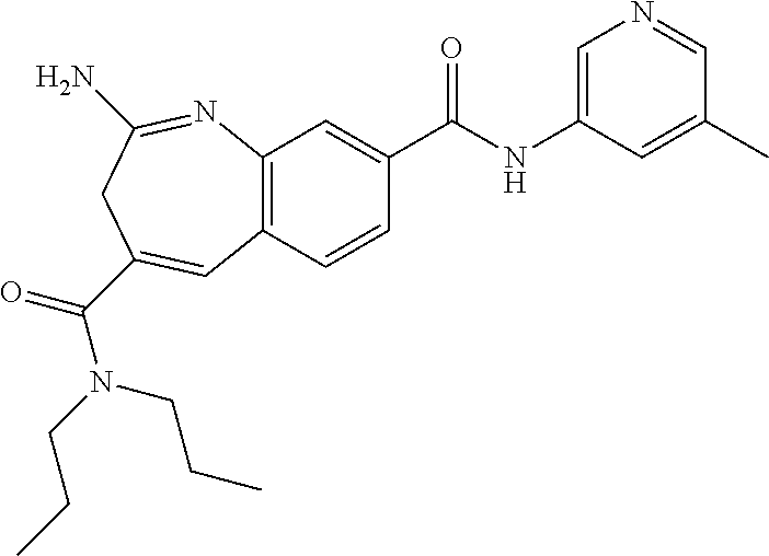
C12=C(C=CC(C(NC3=CN=CC(C)=C3)=O)=C1)C=C(C(=O)N(CCC)CCC)CC(N)=N2
